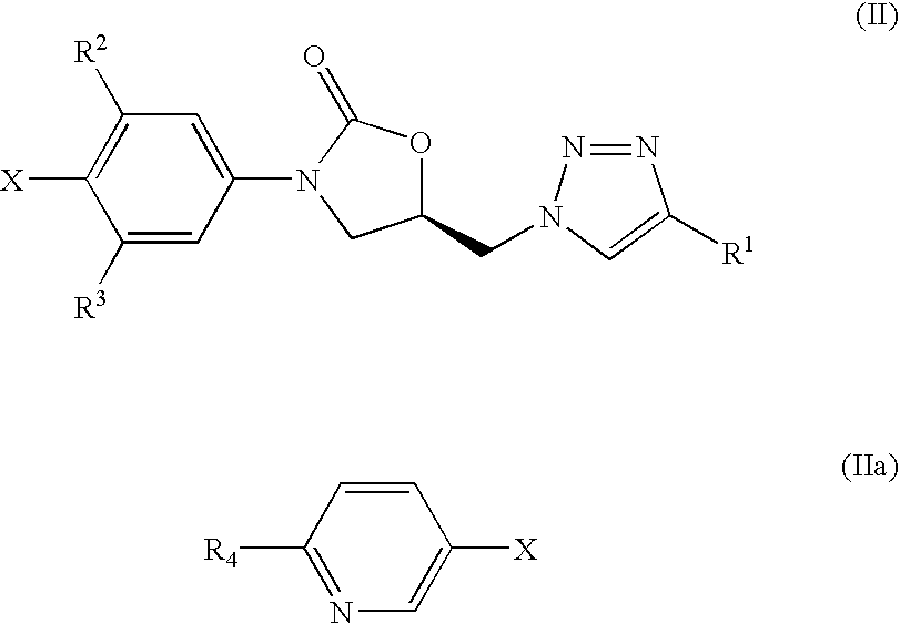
C1=C(N2C(=O)OC(CN3N=NC([R1])=C3)C2)C=C([R3])C([X])=C1[R2].C1=CC([R4])=NC=C1[X]
